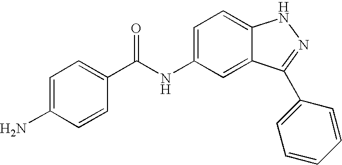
C1(N)=CC=C(C(NC2=CC=C3C(=C2)C(C2=CC=CC=C2)=NN3)=O)C=C1
